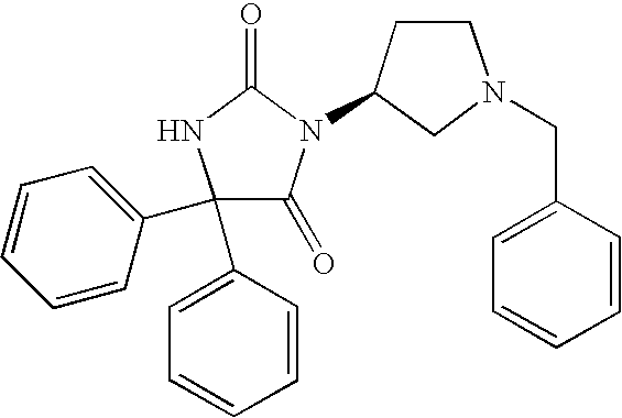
C1(C2=CC=CC=C2)(C2=CC=CC=C2)C(=O)N(C2CN(CC3=CC=CC=C3)CC2)C(=O)N1
